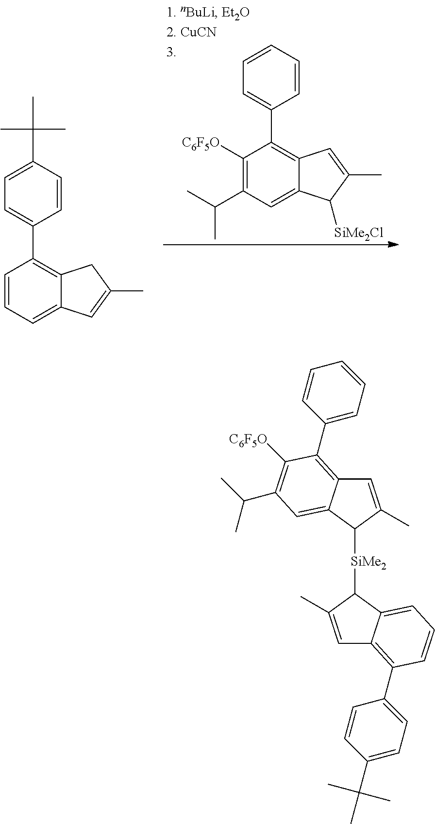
C1([C6F5O])=C(C(C)C)C=C2C(=C1C1=CC=CC=C1)C=C(C)C2[SiMe2Cl].C1=CC=C2C(=C1C1=CC=C(C(C)(C)C)C=C1)CC(C)=C2.C1=C(C)C([SiMe2]C2C(C)=CC3=C(C4=CC=C(C(C)(C)C)C=C4)C=CC=C23)C2=CC(C(C)C)=C([C6F5O])C(C3=CC=CC=C3)=C12
